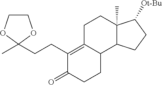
C1COC(C)(CCC2=C3C(C4C(C)(CC3)C([Ot-Bu])CC4)CCC2=O)O1
